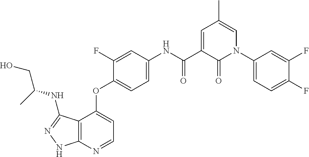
C12=C(N=CC=C1OC1=CC=C(NC(C3=CC(C)=CN(C4=CC=C(F)C(F)=C4)C3=O)=O)C=C1F)NN=C2NC(CO)C
